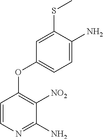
C1=CN=C(N)C([NO2])=C1OC1=CC=C(N)C(SC)=C1
